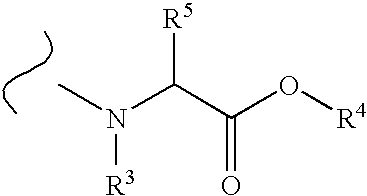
CN(C(C(O[R4])=O)[R5])[R3]
